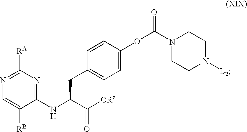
N(C(C([ORz])=O)CC1=CC=C(OC(=O)N2CCN([L2])CC2)C=C1)C1=NC([RA])=NC=C1[RB]
